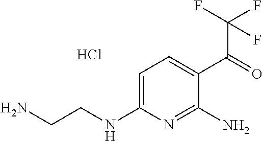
C1=C(NCCN)N=C(N)C(C(C(F)(F)F)=O)=C1.Cl
